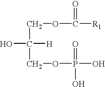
C(O)([H])(COC(=O)[R1])COP(=O)(O)O
